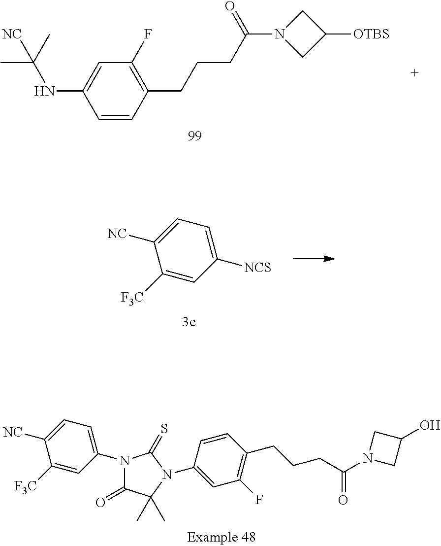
C1([F3C])=CC([NCS])=CC=C1[NC].C1(=O)C(C)(C)N(C2=CC(F)=C(CCCC(N3CC(O)C3)=O)C=C2)C(=S)N1C1=CC=C([NC])C([F3C])=C1.C1=CC(CCCC(N2CC([OTBS])C2)=O)=C(F)C=C1NC(C)(C)[NC]
